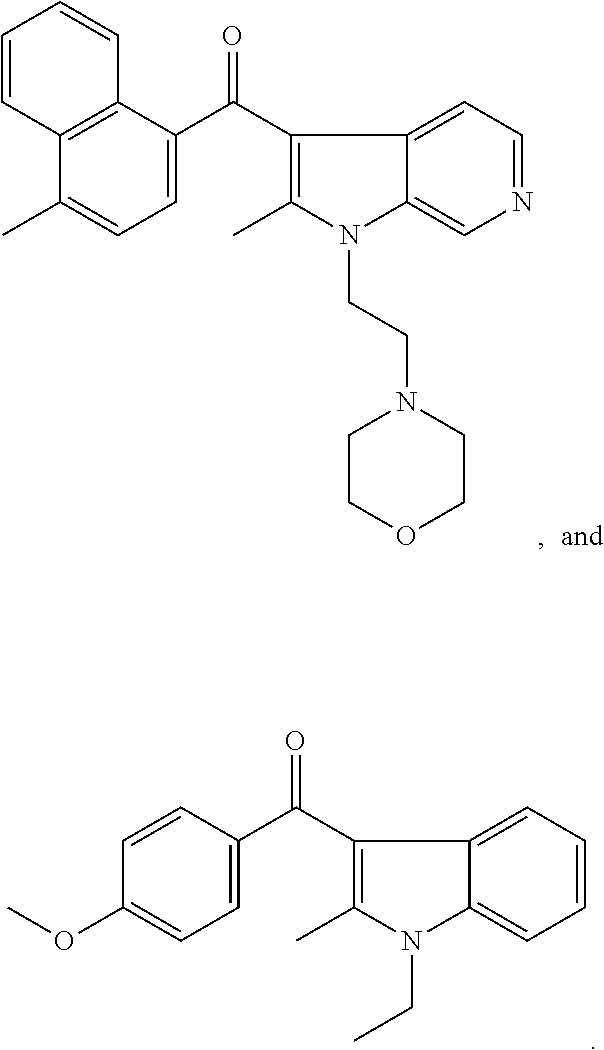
C1=CC(C(=O)C2=C(C)N(CC)C3=CC=CC=C23)=CC=C1OC.C1=CC2=C(C=C1)C(C(=O)C1=C(C)N(CCN3CCOCC3)C3=CN=CC=C13)=CC=C2C
